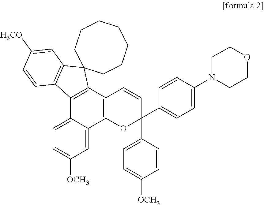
C1=C2C(=CC([OCH3])=C1)C1=C(C3=C2C2=C(C34CCCCCCC4)C=C([H3CO])C=C2)C=CC(C2=CC=C([OCH3])C=C2)(C2=CC=C(N3CCOCC3)C=C2)O1
